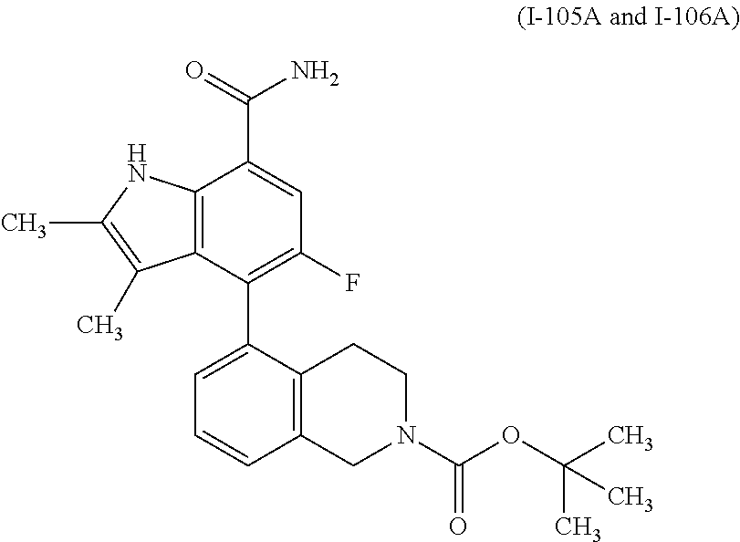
C12=C(C(C3=CC=CC4=C3CCN(C(OC(C)(C)C)=O)C4)=C(F)C=C1C(=O)N)C(C)=C(C)N2
